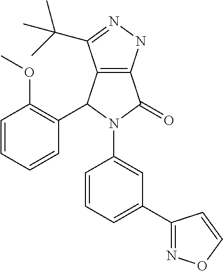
C12=C(NN=C1C(C)(C)C)C(=O)N(C1=CC(C3=NOC=C3)=CC=C1)C2C1=C(OC)C=CC=C1
